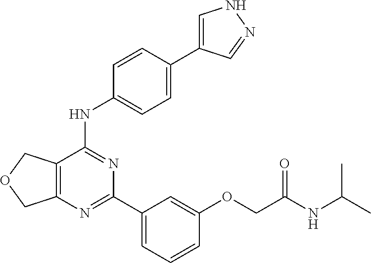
C12=C(C(NC3=CC=C(C4=CNN=C4)C=C3)=NC(C3=CC=CC(OCC(NC(C)C)=O)=C3)=N1)COC2
